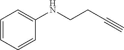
C1=CC=CC(NCCC#C)=C1
